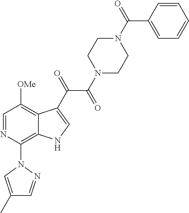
C1=NC(N2C=C(C)C=N2)=C2C(=C1[OMe])C(C(=O)C(=O)N1CCN(C(=O)C3=CC=CC=C3)CC1)=CN2
